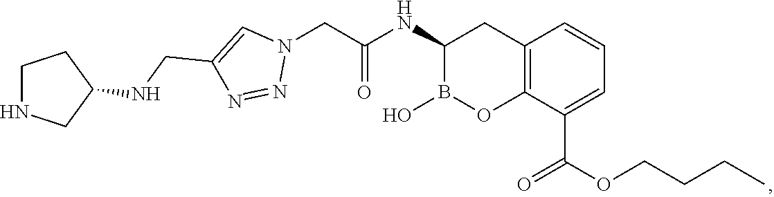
C12=C(C(C(=O)OCCCC)=CC=C1)OB(O)C(NC(CN1C=C(CNC3CNCC3)N=N1)=O)C2
